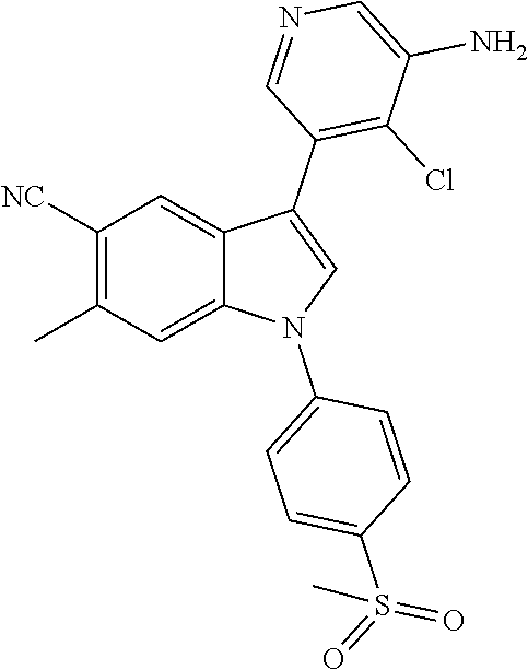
C1([NC])=C(C)C=C2C(=C1)C(C1=C(Cl)C(N)=CN=C1)=CN2C1=CC=C(S(=O)(=O)C)C=C1
